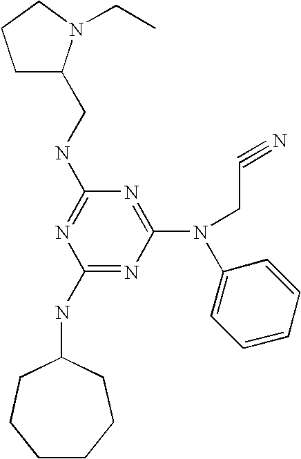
C(NC1=NC(NC2CCCCCC2)=NC(N(C2=CC=CC=C2)CC#N)=N1)C1CCCN1CC
